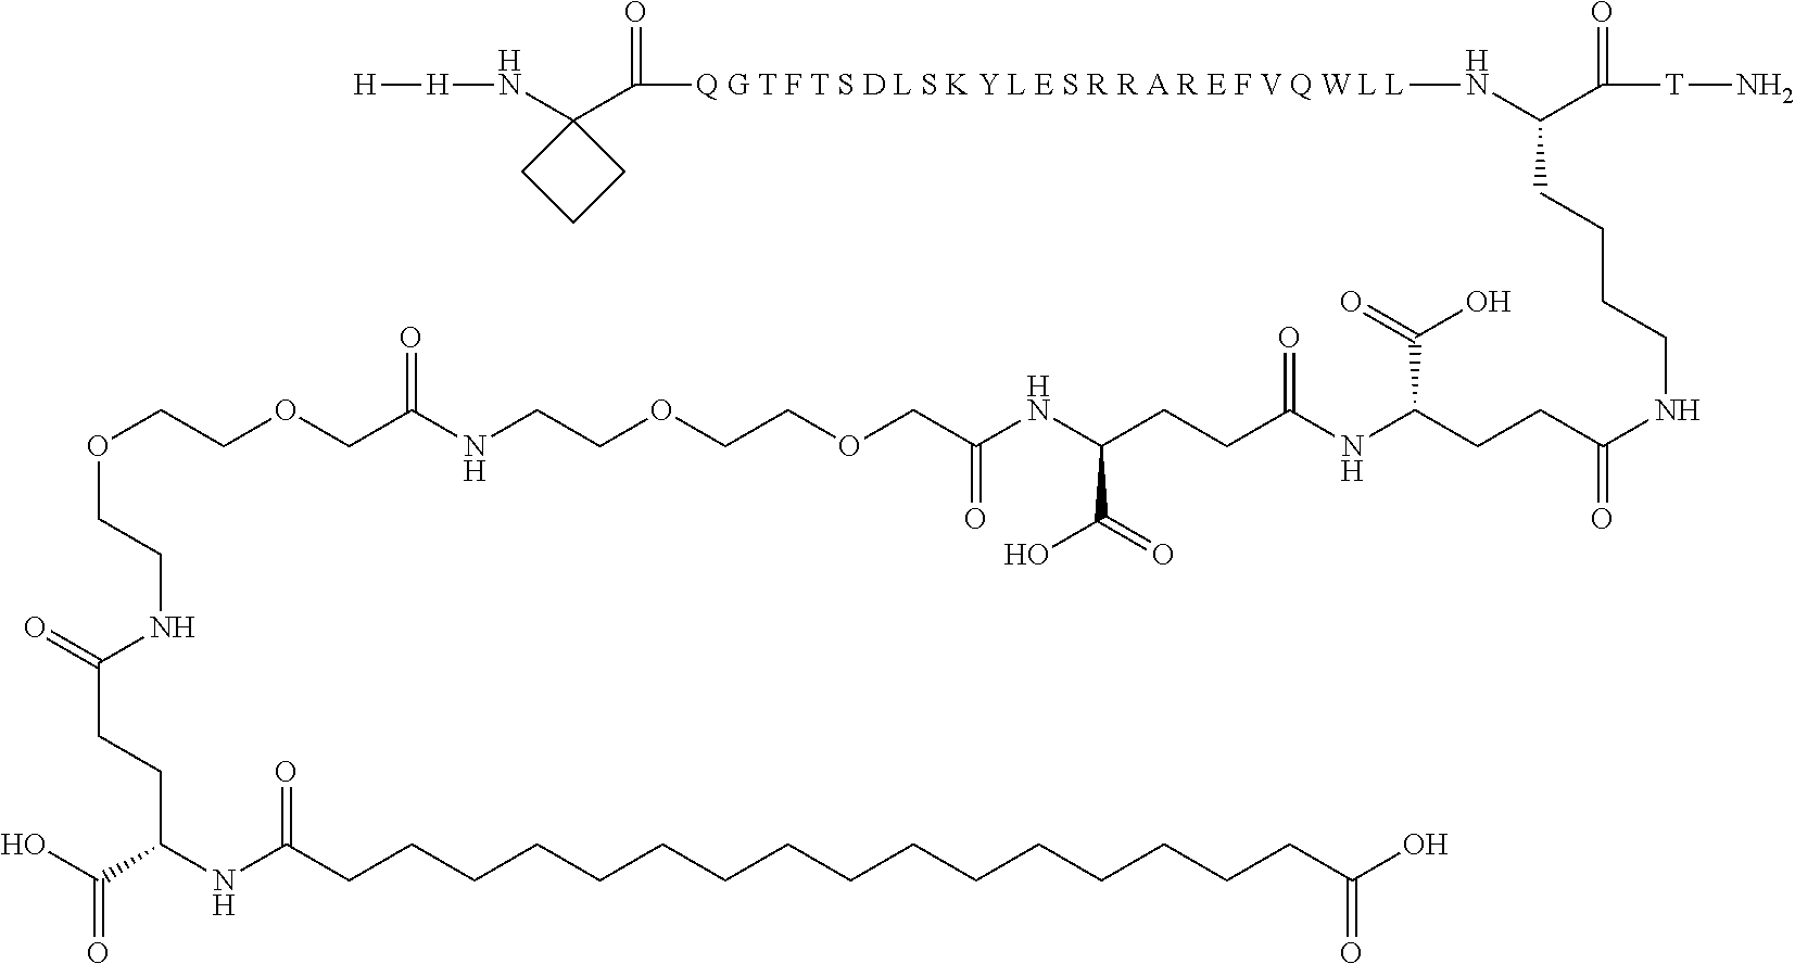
O(CCOCC(NCCOCCOCC(NC(CCC(NC(CCC(NCCCCC(C([T]N)=O)N[Q G T F T S D L S K Y L E S R R A R E F V Q W L L]C(C1(N[H][H])CCC1)=O)=O)C(=O)O)=O)C(=O)O)=O)=O)CCNC(CCC(NC(CCCCCCCCCCCCCCCCC(O)=O)=O)C(O)=O)=O
